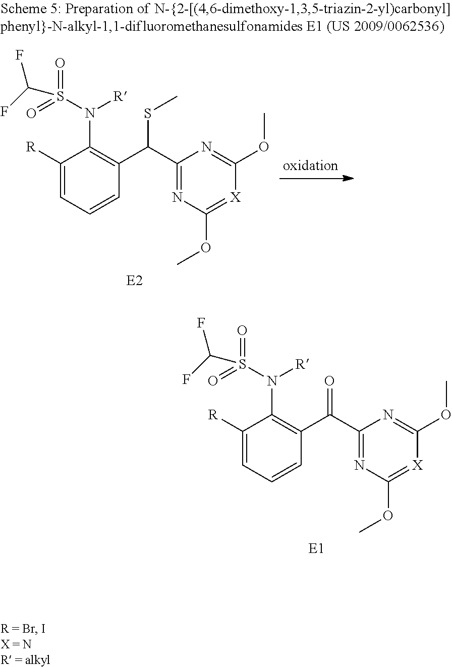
C1(C(C2=C(N(S(=O)(=O)C(F)F)[R])C([R])=CC=C2)SC)=NC(OC)=[X]C(OC)=N1.[E2].C1(C(C2=C(N(S(=O)(=O)C(F)F)[R])C([R])=CC=C2)=O)=NC(OC)=[X]C(OC)=N1.[E1]
